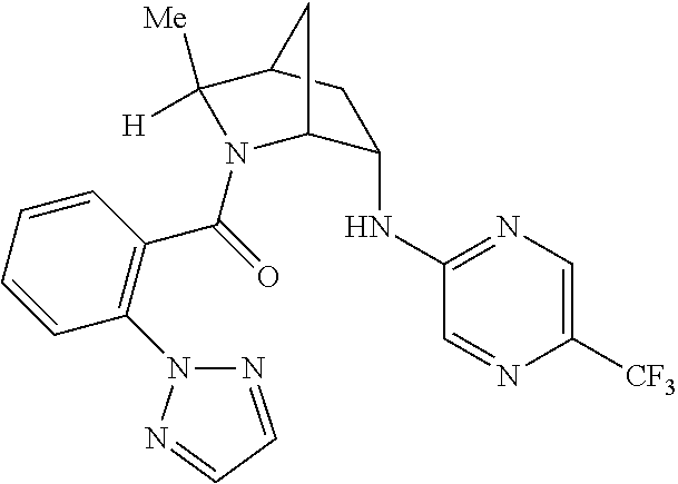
C1(NC2=NC=C([CF3])N=C2)C2N(C(=O)C3=C(N4N=CC=N4)C=CC=C3)C([Me])([H])C(C1)C2
